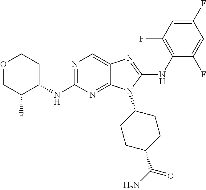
N1=C(NC2CCOCC2F)N=C2C(=C1)N=C(NC1=C(F)C=C(F)C=C1F)N2C1CCC(C(N)=O)CC1
